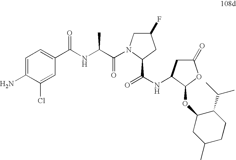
C1=C(N)C(Cl)=CC(C(NC(C(=O)N2CC(F)CC2C(NC2CC(=O)OC2OC2CC(C)CCC2C(C)C)=O)C)=O)=C1
